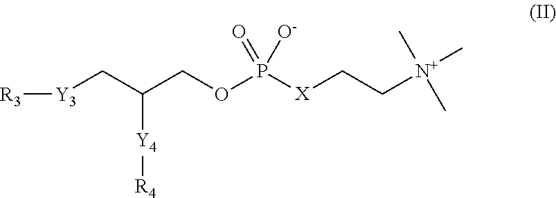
[R3][Y3]CC(COP([X]CC[N+](C)(C)C)([O-])=O)[Y4][R4]
